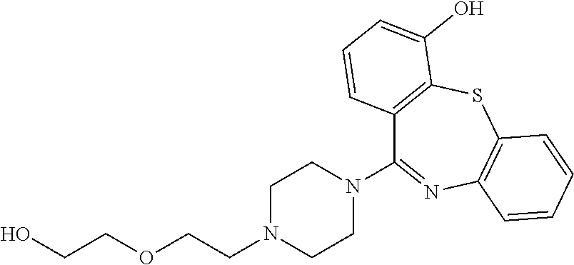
C1N(CCOCCO)CCN(C2=NC3=C(SC4=C2C=CC=C4O)C=CC=C3)C1
